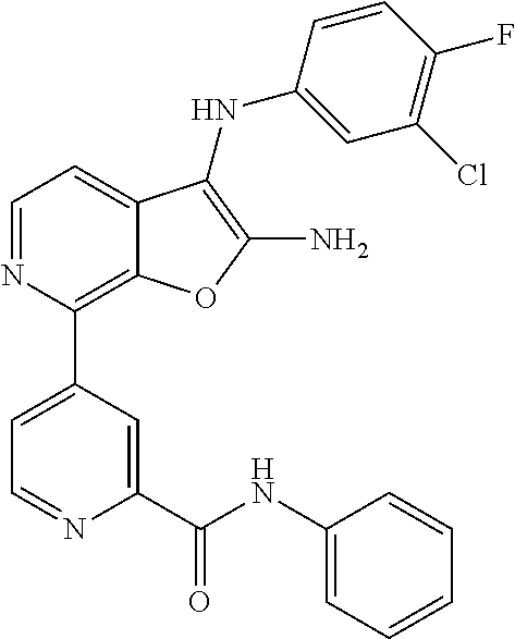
C1(Cl)=C(F)C=CC(NC2=C(N)OC3=C(C4=CC=NC(C(NC5=CC=CC=C5)=O)=C4)N=CC=C32)=C1
